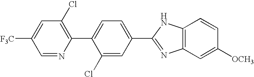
C1=NC(C2=CC=C(C3=NC4=C(C=CC([OCH3])=C4)N3)C=C2Cl)=C(Cl)C=C1[F3C]
